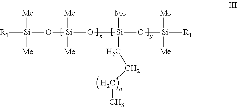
[Si](O[Si](O[Si](O[Si]([R1])([Me])[Me])(CCCC)[Me])([Me])[Me])([R1])([Me])[Me]
